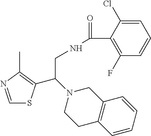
C1=NC(C)=C(C(N2CCC3=C(C2)C=CC=C3)CNC(=O)C2=C(F)C=CC=C2Cl)S1
